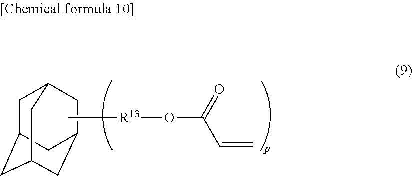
C[R13]OC(=O)C=C.C1C2CC3CC(CC1C3)C2
